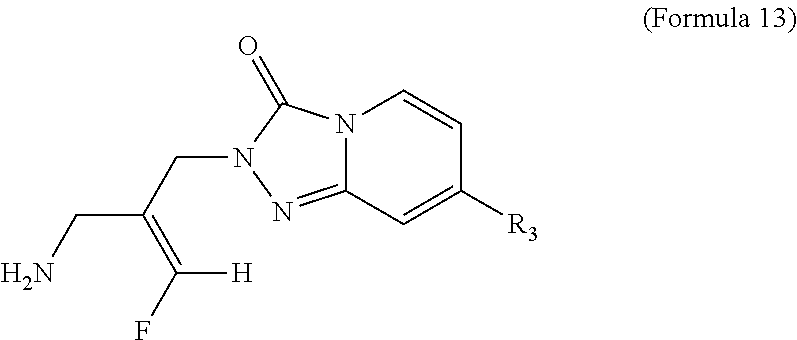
N12C(=NN(CC(=C(F)[H])CN)C1=O)C=C([R3])C=C2
